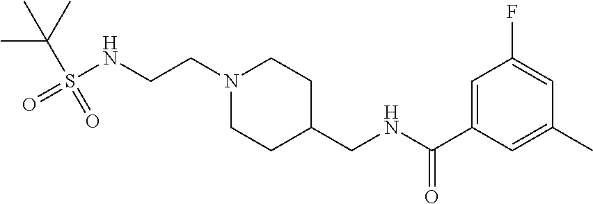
CC(C)(S(=O)(NCCN1CCC(CNC(C2=CC(F)=CC(C)=C2)=O)CC1)=O)C
